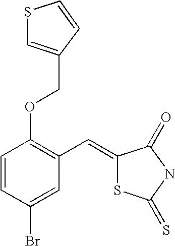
C1=CC(Br)=CC(C=C2SC(=S)NC2=O)=C1OCC1=CSC=C1
